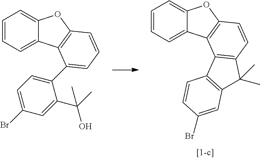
C1=CC=C2C(=C1)OC1=C2C(C2=CC=C(Br)C=C2C(O)(C)C)=CC=C1.C1=CC=C2C(=C1)OC1=C2C2=C(C=C1)C(C)(C)C1=C2C=CC(Br)=C1
